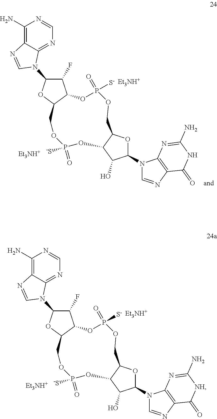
C1(N)=C2C(=NC=N1)N(C1C(F)C3C(O1)COP(=O)([-S])OC1C(COP([S-])(=O)O3)OC(N3C=NC4=C3N=C(N)[NH]C4=O)C1O)C=N2.[Et3NH+].[Et3NH+].C1(N)=C2C(=NC=N1)N(C1C(F)C3C(O1)COP(=O)([-S])OC1C(COP([S-])(=O)O3)OC(N3C=NC4=C3N=C(N)NC4=O)C1O)C=N2.[Et3NH+].[Et3NH+]
